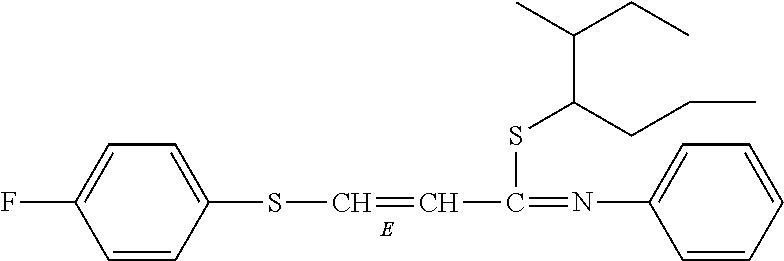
C1=CC(SC=CC(=NC2=CC=CC=C2)SC(CCC)C(CC)C)=CC=C1F
